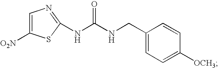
C1=C([O2N])SC(NC(NCC2=CC=C([OCH3])C=C2)=O)=N1
